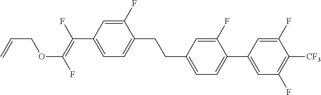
C1(F)=CC(C(=C(F)OCC=C)F)=CC=C1CCC1=CC=C(C2=CC(F)=C([CF3])C(F)=C2)C(F)=C1
